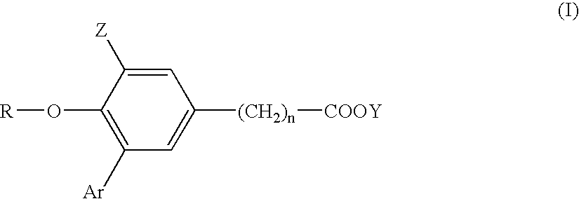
C1([(CH2)n][COOY])=CC([Ar])=C(O[R])C([Z])=C1
